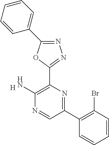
[H].C1(N)=C(C2=NN=C(C3=CC=CC=C3)O2)N=C(C2=C(Br)C=CC=C2)C=N1
